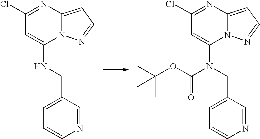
C1=C(NCC2=CC=CN=C2)N2C(=CC=N2)N=C1Cl.C1=C(N(CC2=CC=CN=C2)C(OC(C)(C)C)=O)N2C(=CC=N2)N=C1Cl
